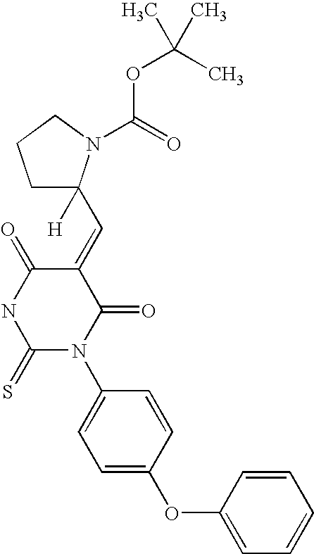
C1(=CC2([H])CCCN2C(=O)OC(C)(C)C)C(=O)NC(=S)N(C2=CC=C(OC3=CC=CC=C3)C=C2)C1=O
